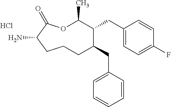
O1C(C)C(CC2=CC=C(F)C=C2)C(CC2=CC=CC=C2)CCCC(N)C1=O.Cl
